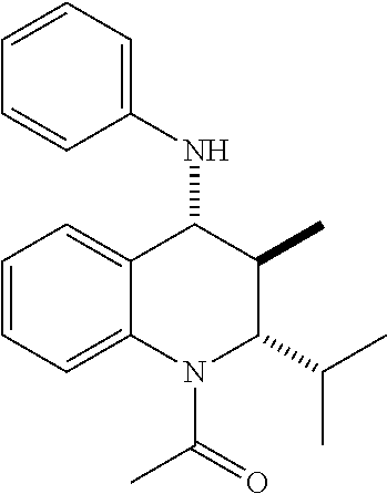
C1=CC=C2C(=C1)C(NC1=CC=CC=C1)C(C)C(C(C)C)N2C(C)=O
